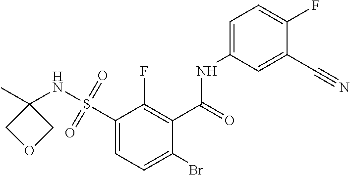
C1(S(=O)(=O)NC2(C)COC2)=CC=C(Br)C(C(=O)NC2=CC=C(F)C(C#N)=C2)=C1F
